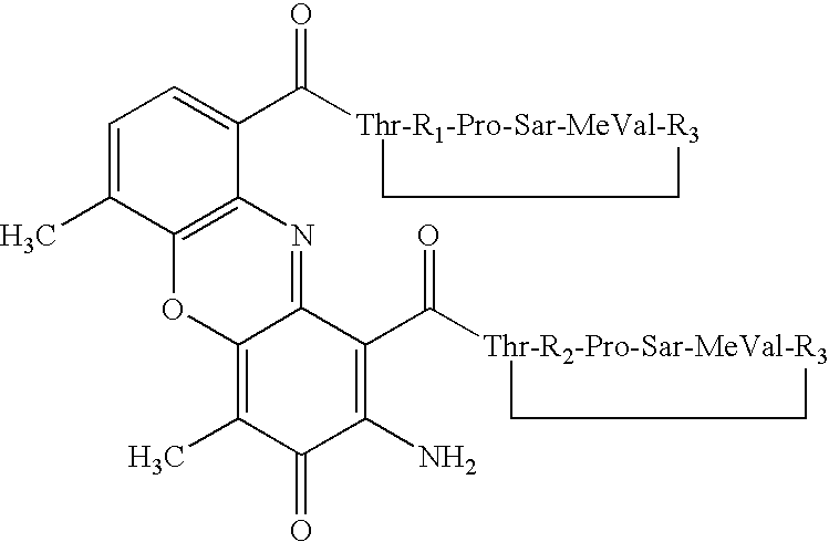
C1=C(C)C2=C(C(C([Thr-R1-Pro-Sar-MeVal-R3]3CC3)=O)=C1)N=C1C(=C(C)C(=O)C(N)=C1C([Thr-R2-Pro-Sar-MeVal-R3]1CC1)=O)O2
